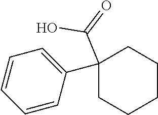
C1=CC(C2(C(=O)O)CCCCC2)=CC=C1
